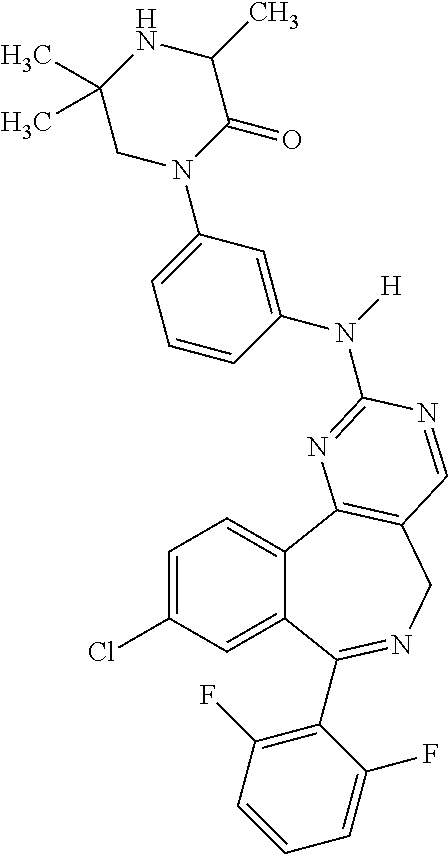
C12=CC(Cl)=CC=C1C1=C(CN=C2C2=C(F)C=CC=C2F)C=NC(N([H])C2=CC(N3C(=O)C(C)NC(C)(C)C3)=CC=C2)=N1
